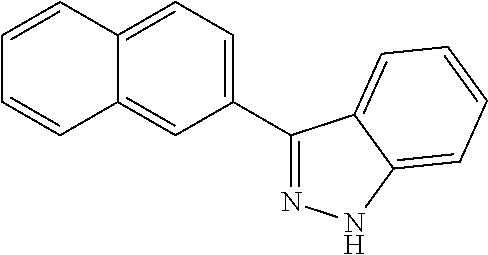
C1(C2=NNC3=CC=CC=C23)=CC=C2C(=C1)C=CC=C2
